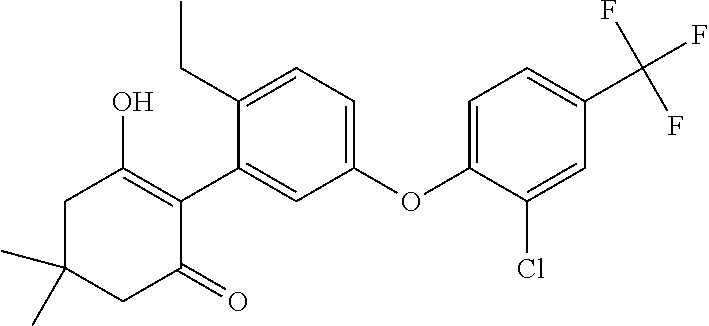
C1C(C)(C)CC(=O)C(C2=CC(OC3=CC=C(C(F)(F)F)C=C3Cl)=CC=C2CC)=C1O
